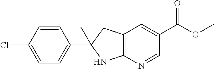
C1=CC(Cl)=CC=C1C1(C)NC2=C(C1)C=C(C(OC)=O)C=N2
